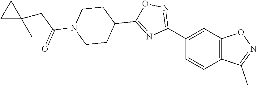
C(C(=O)N1CCC(C2=NC(C3=CC4=C(C=C3)C(C)=NO4)=NO2)CC1)C1(C)CC1
